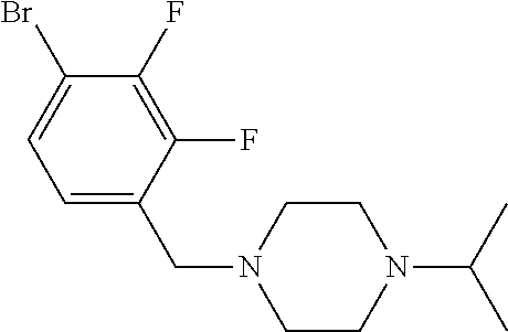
BrC1=CC=C(CN2CCN(C(C)C)CC2)C(F)=C1F
